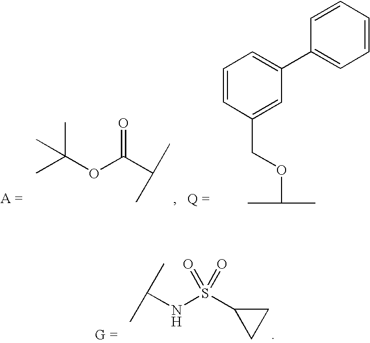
C1=CC(COC(C)C)=CC(C2=CC=CC=C2)=C1.C(OC(C(C)C)=O)(C)(C)C.C(NS(C1CC1)(=O)=O)(C)C
